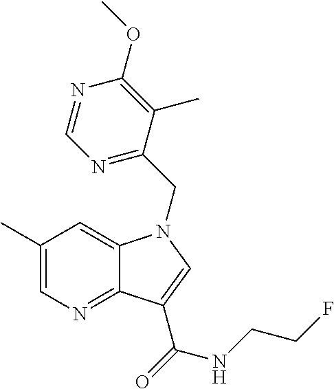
C1(C)=CN=C2C(=C1)N(CC1=NC=NC(OC)=C1C)C=C2C(=O)NCCF
